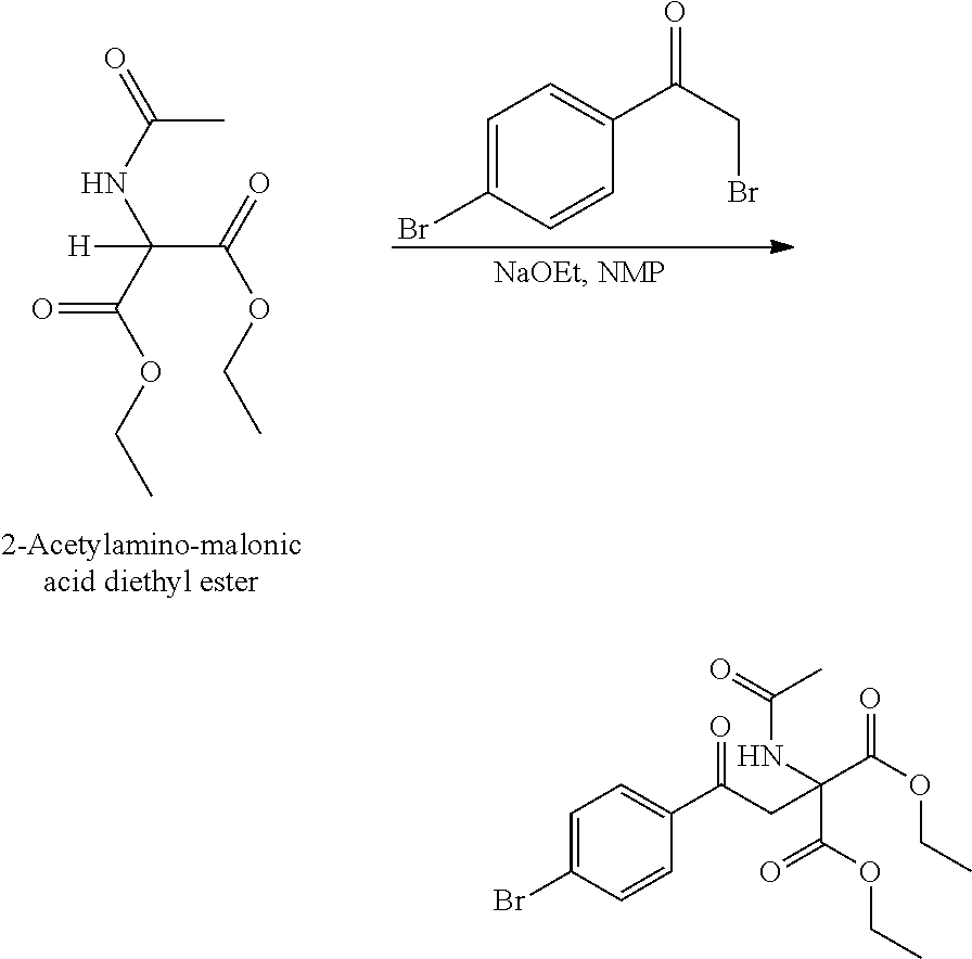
C1=C(Br)C=CC(C(CC(C(=O)OCC)(NC(=O)C)C(OCC)=O)=O)=C1.C1=C(Br)C=CC(C(CBr)=O)=C1.O=C(NC(C(OCC)=O)(C(OCC)=O)[H])C
